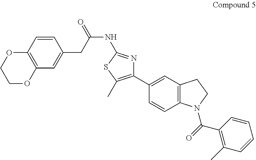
C1(C2=CC3=C(C=C2)N(C(=O)C2=C(C)C=CC=C2)CC3)=C(C)SC(NC(=O)CC2=CC3=C(C=C2)OCCO3)=N1
